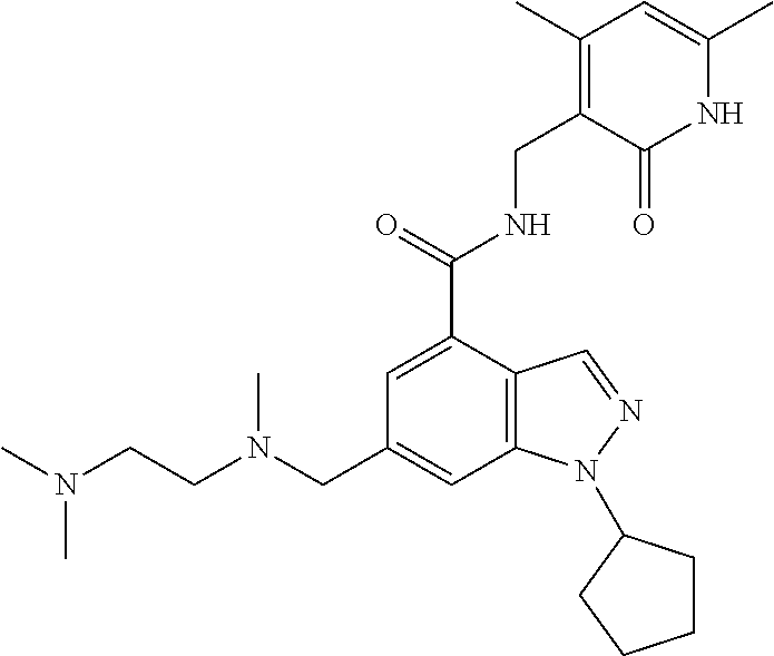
C12=C(C=C(CN(CCN(C)C)C)C=C1C(=O)NCC1=C(C)C=C(C)NC1=O)N(C1CCCC1)N=C2
